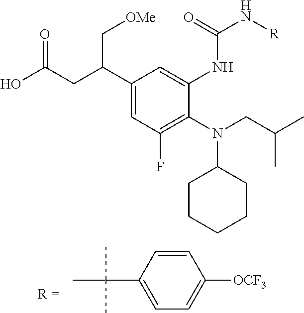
C1(C(CC(O)=O)C[OMe])=CC(F)=C(N(CC(C)C)C2CCCCC2)C(NC(N[R])=O)=C1.C1=CC(C(C)(C)C)=CC=C1[OCF3]
